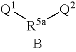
[Q1][R5a][Q2].B
